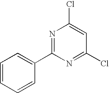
C1=CC=CC(C2=NC(Cl)=CC(Cl)=N2)=C1
